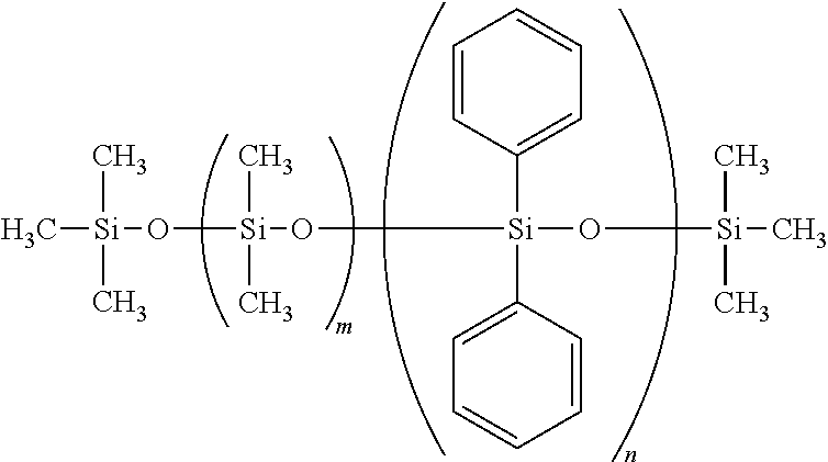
C[Si](O[Si](O[Si](O[Si](C)(C)C)(C1=CC=CC=C1)C1=CC=CC=C1)(C)C)(C)C
